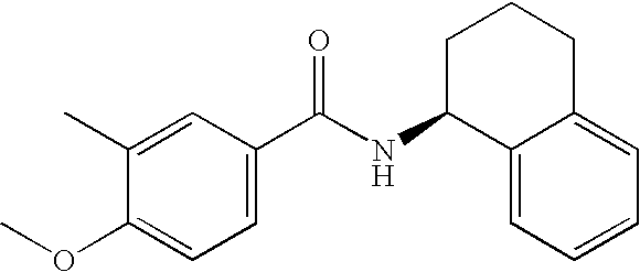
C1=C(C(NC2C3=CC=CC=C3CCC2)=O)C=C(C)C(OC)=C1
